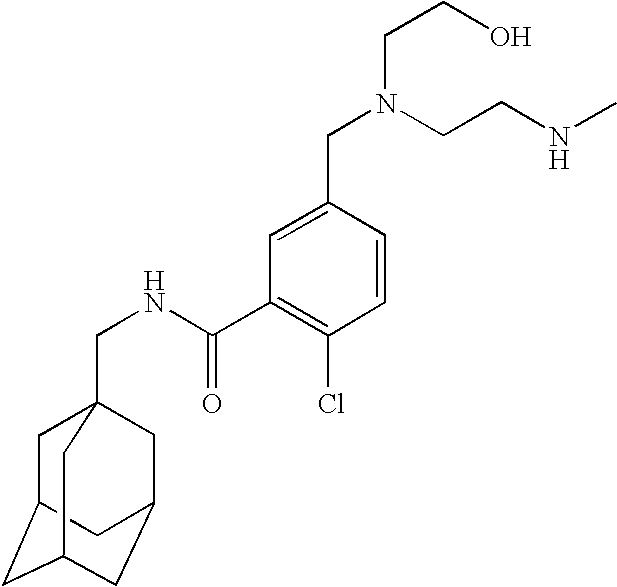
C1C2CC3CC(CC1(CNC(=O)C1=C(Cl)C=CC(CN(CCNC)CCO)=C1)C3)C2
